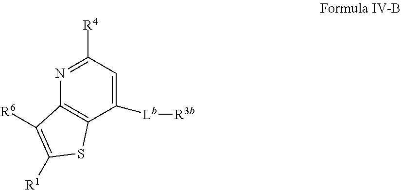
C12=C(C([Lb][R3b])=CC([R4])=N1)SC([R1])=C2[R6]
